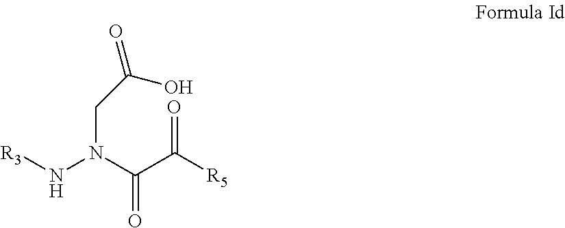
[R3]NN(C(C([R5])=O)=O)CC(=O)O
